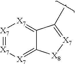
[X7]1=[X7][X7]=C2C(=[X7]1)[X8][X7]=C2C
